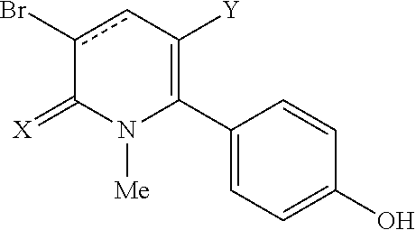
C1(C2=C([Y])cc(Br)C(=[X])N2[Me])=CC=C(O)C=C1
